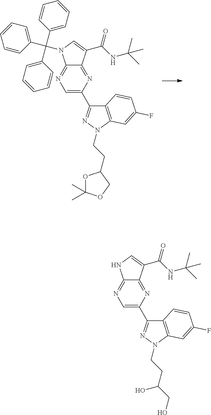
C1=C(C2=NN(CCC3OC(C)(C)OC3)C3=C2C=CC(F)=C3)N=C2C(=N1)N(C(C1=CC=CC=C1)(C1=CC=CC=C1)C1=CC=CC=C1)C=C2C(=O)NC(C)(C)C.C1=C(C2=NN(CCC(O)CO)C3=C2C=CC(F)=C3)N=C2C(=N1)NC=C2C(=O)NC(C)(C)C
